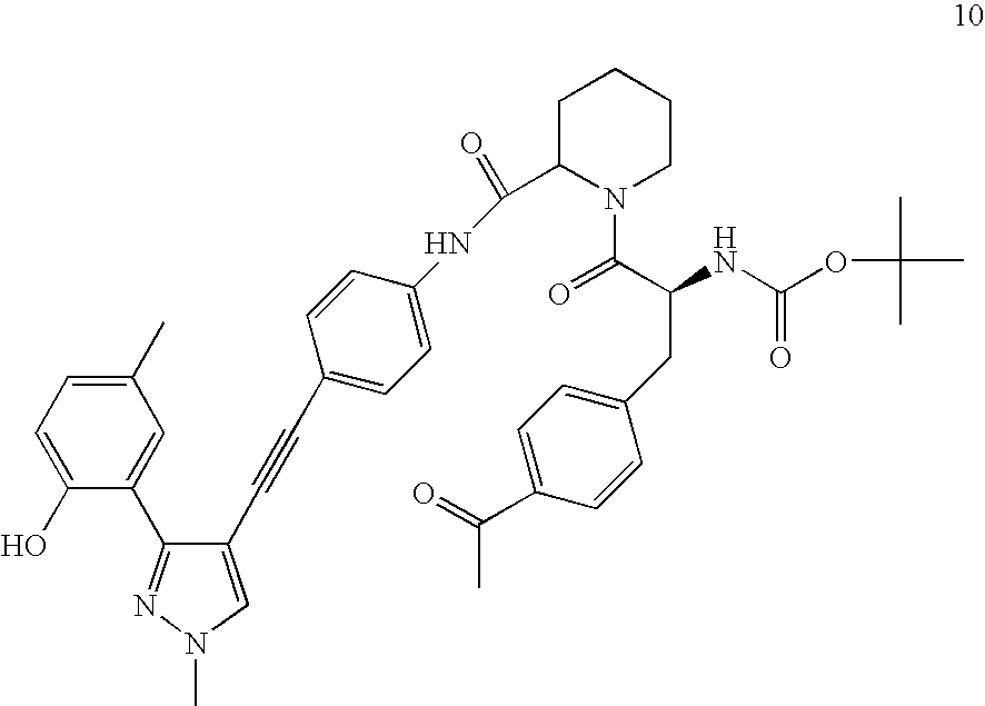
C1(C)=CC=C(O)C(C2=NN(C)C=C2C#CC2=CC=C(NC(C3N(C(C(NC(=O)OC(C)(C)C)CC4=CC=C(C(C)=O)C=C4)=O)CCCC3)=O)C=C2)=C1
